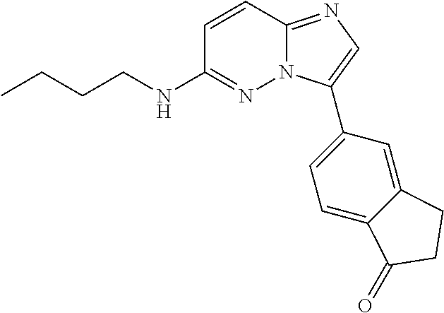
C1=CC2=NC=C(C3=CC=C4C(=C3)CCC4=O)N2N=C1NCCCC
